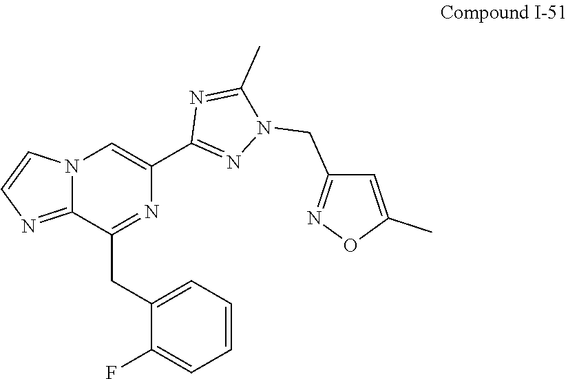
C1(C)=NC(C2=CN3C(=NC=C3)C(CC3=CC=CC=C3F)=N2)=NN1CC1=NOC(C)=C1
